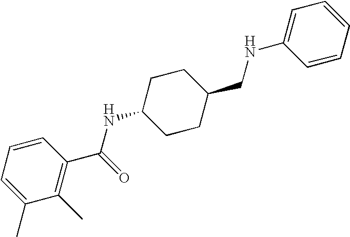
C1=CC=C(C)C(C)=C1C(=O)NC1CCC(CNC2=CC=CC=C2)CC1
